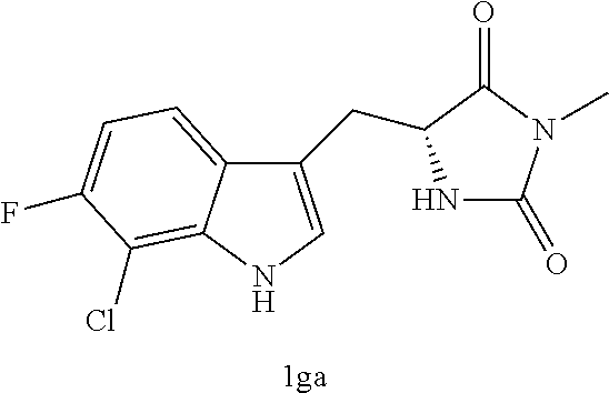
C12=CC=C(F)C(Cl)=C1NC=C2CC1NC(=O)N(C)C1=O.[1ga]
